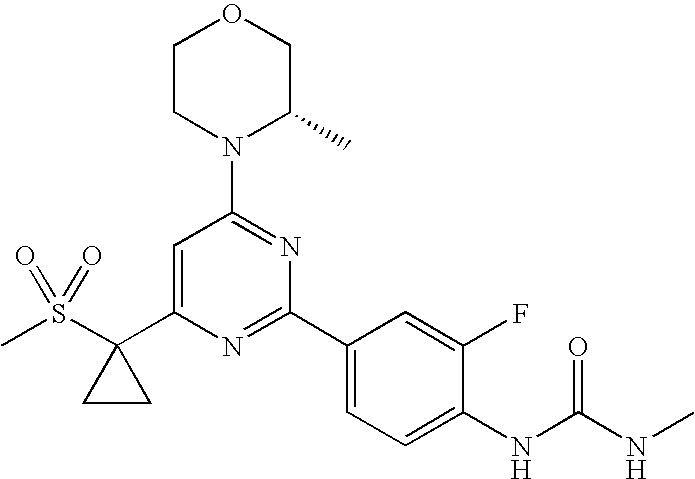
CS(=O)(=O)C1(C2=CC(N3C(C)COCC3)=NC(C3=CC=C(NC(NC)=O)C(F)=C3)=N2)CC1
